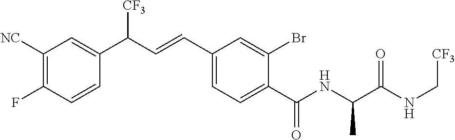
C1([NC])=C(F)C=CC(C(C=CC2=CC=C(C(NC(C(NC[CF3])=O)C)=O)C(Br)=C2)[CF3])=C1
